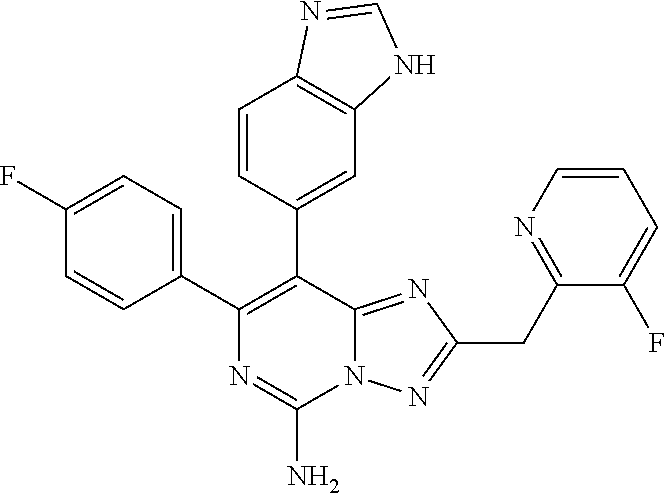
N12C(=NC(CC3=NC=CC=C3F)=N1)C(C1=CC3=C(C=C1)N=CN3)=C(C1=CC=C(F)C=C1)N=C2N
